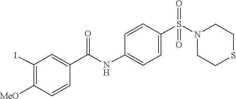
C1CSCCN1S(=O)(=O)C1=CC=C(NC(C2=CC(I)=C([MeO])C=C2)=O)C=C1
